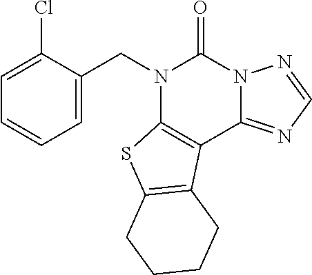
C1=C(CN2C3=C(C4=NC=NN4C2=O)C2=C(S3)CCCC2)C(Cl)=CC=C1
